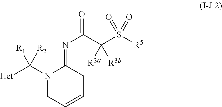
N1(C([R1])([Het])[R2])CC=CCC1=NC(C(S([R5])(=O)=O)([R3b])[R3a])=O
